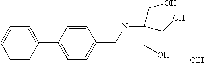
C1=CC(C2=CC=C(CNC(CO)(CO)CO)C=C2)=CC=C1.Cl
